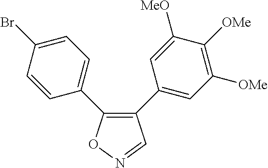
C1(C2=CC([OMe])=C([OMe])C([MeO])=C2)=C(C2=CC=C(Br)C=C2)ON=C1
